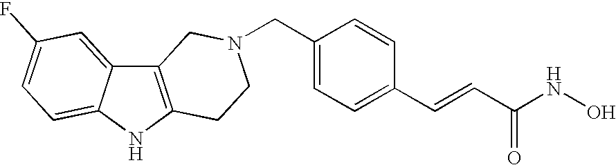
C(C1=CC=C(C=CC(NO)=O)C=C1)N1CCC2=C(C3=CC(F)=CC=C3N2)C1
